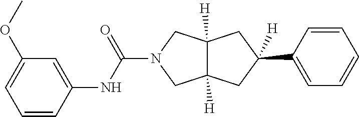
C1(C2([H])CC3([H])CN(C(NC4=CC(OC)=CC=C4)=O)CC3([H])C2)=CC=CC=C1
